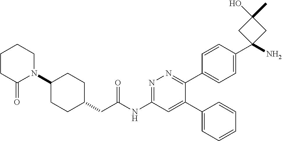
C1(N2C(=O)CCCC2)CCC(CC(NC2=NN=C(C3=CC=C(C4(N)CC(O)(C)C4)C=C3)C(C3=CC=CC=C3)=C2)=O)CC1
